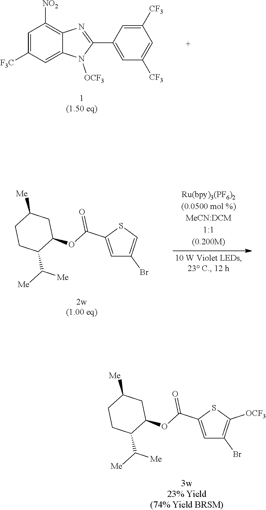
C1=C([F3C])C=C2C(=C1[NO2])N=C(C1=CC([CF3])=CC([CF3])=C1)N2[OCF3].C1=C(C(=O)OC2CC([Me])CCC2C([Me])[Me])SC=C1Br.C1=C(C(=O)OC2CC([Me])CCC2C([Me])[Me])SC([OCF3])=C1Br
